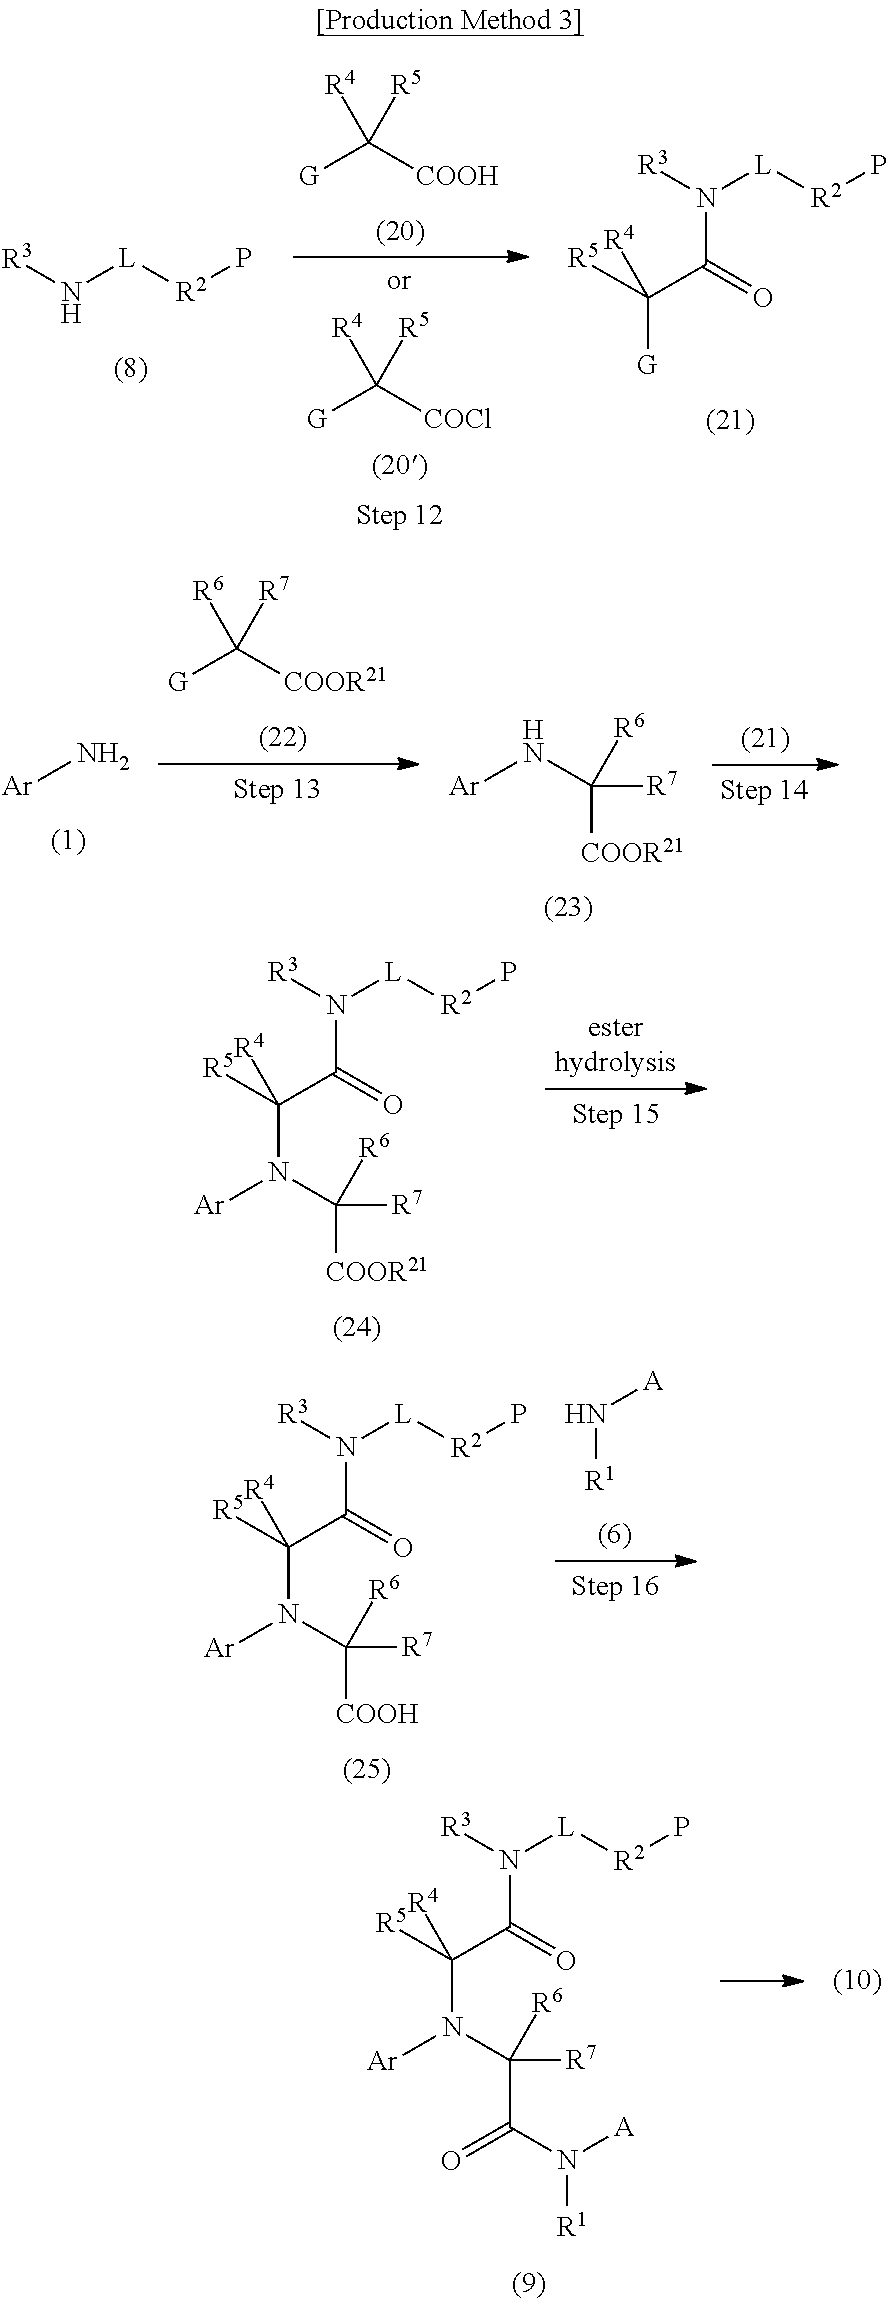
[G]C([COOR21])([R6])[R7].[Ar]N.[Ar]NC([R7])([R6])[COOR21].C(N(C([COOR21])([R6])[R7])[Ar])(C(=O)N([R3])[L][R2]P)([R5])[R4].C(N(C([COOH])([R6])[R7])[Ar])(C(=O)N([R3])[L][R2]P)([R5])[R4].N([R1])[A].C(N(C(C(N([A])[R1])=O)([R6])[R7])[Ar])(C(=O)N([R3])[L][R2]P)([R5])[R4].[R3]N([L][R2]P)C(=O)C([R5])([R4])[G].[R3]N[L][R2]P.[G]C([COOH])([R4])[R5].[G]C([COCl])([R4])[R5]
